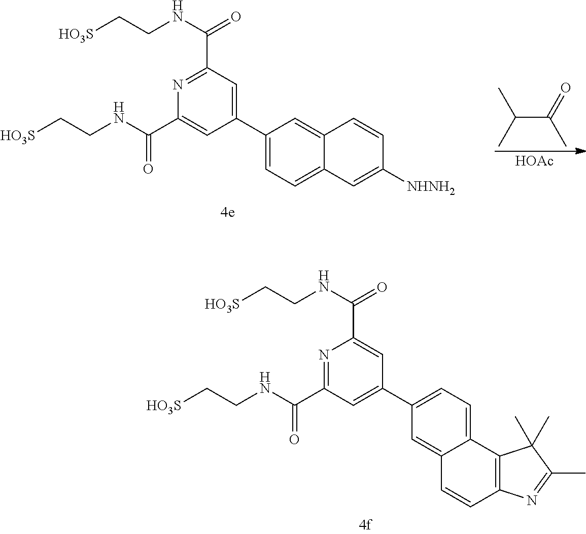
N1=C(C(NCC[HO3S])=O)C=C(C2=CC=C3C(=C2)C=CC2=C3C(C)(C)C(C)=N2)C=C1C(NCC[HO3S])=O.N1=C(C(NCC[HO3S])=O)C=C(C2=CC=C3C(=C2)C=CC([NHNH2])=C3)C=C1C(NCC[HO3S])=O.C(C(=O)C)(C)C.[HOAc]
